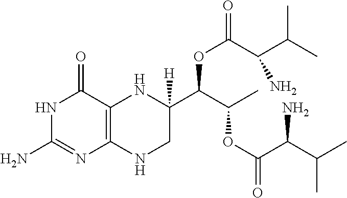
N1C(N)=NC2=C(C1=O)NC(C(OC(C(C(C)C)N)=O)C(C)OC(C(N)C(C)C)=O)([H])CN2
